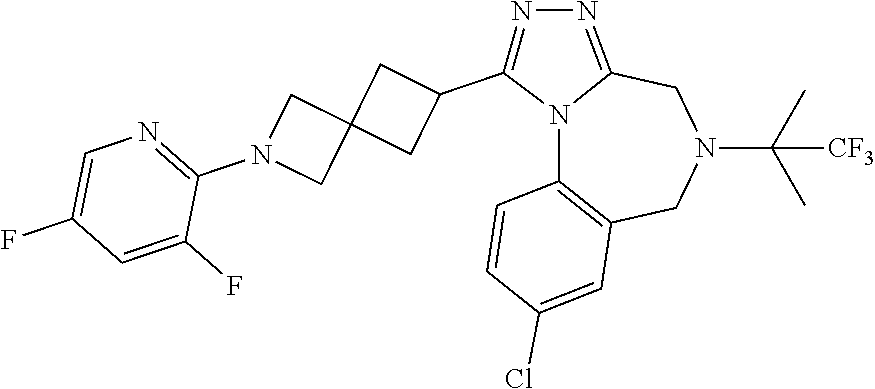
N12C3=C(CN(C(C)(C)[CF3])CC1=NN=C2C1CC2(C1)CN(C1=NC=C(F)C=C1F)C2)C=C(Cl)C=C3
